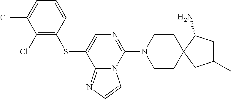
C1(Cl)=CC=CC(SC2=CN=C(N3CCC4(CC(C)CC4N)CC3)N3C2=NC=C3)=C1Cl
